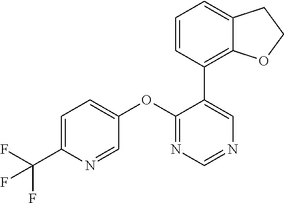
C1=C(C(F)(F)F)N=CC(OC2=NC=NC=C2C2=C3C(=CC=C2)CCO3)=C1
